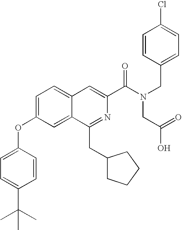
C1=C(OC2=CC=C(C(C)(C)C)C=C2)C=C2C(=C1)C=C(C(N(CC1=CC=C(Cl)C=C1)CC(O)=O)=O)N=C2CC1CCCC1
